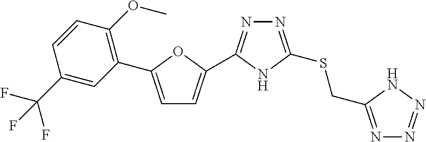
N1=C(SCC2=NN=NN2)NC(C2=CC=C(C3=C(OC)C=CC(C(F)(F)F)=C3)O2)=N1
